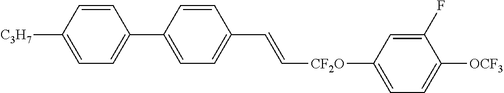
C1=CC([C3H7])=CC=C1C1=CC=C(C=C[CF2O]C2=CC=C([OCF3])C(F)=C2)C=C1
